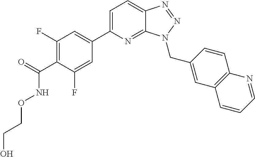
C1(F)=C(C(=O)NOCCO)C(F)=CC(C2=CC=C3C(=N2)N(CC2=CC4=C(C=C2)N=CC=C4)N=N3)=C1
